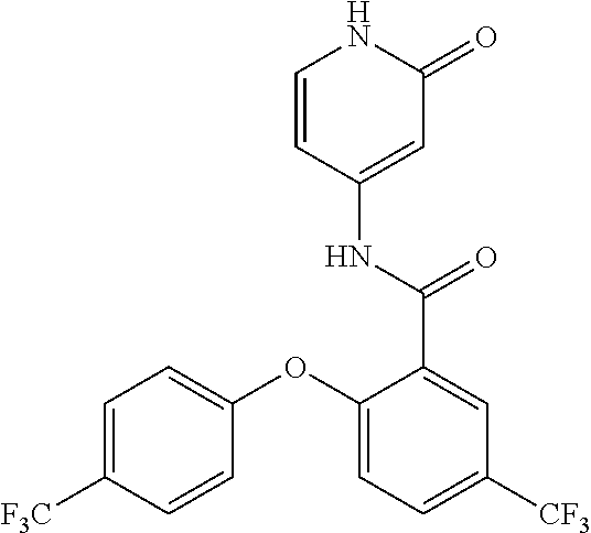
C1=CC(NC(=O)C2=CC([CF3])=CC=C2OC2=CC=C([F3C])C=C2)=CC(=O)N1
